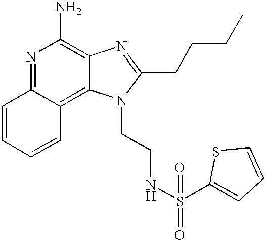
N1=C2C(=C3C(=C1N)N=C(CCCC)N3CCNS(C1=CC=CS1)(=O)=O)C=CC=C2
